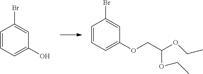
C1=CC=C(O)C=C1Br.C1=CC=C(OCC(OCC)OCC)C=C1Br
